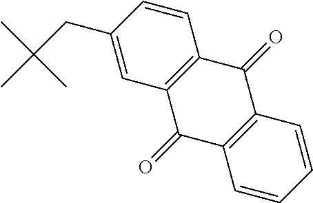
C1=CC(CC(C)(C)C)=CC2=C1C(=O)C1=C(C2=O)C=CC=C1
